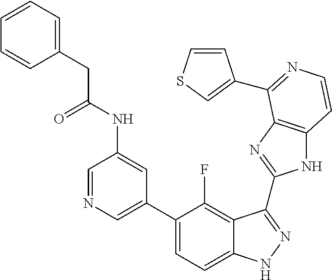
C1=C(C2=CC=C3C(=C2F)C(C2=NC4=C(N2)C=CN=C4C2=CSC=C2)=NN3)C=C(NC(=O)CC2=CC=CC=C2)C=N1
